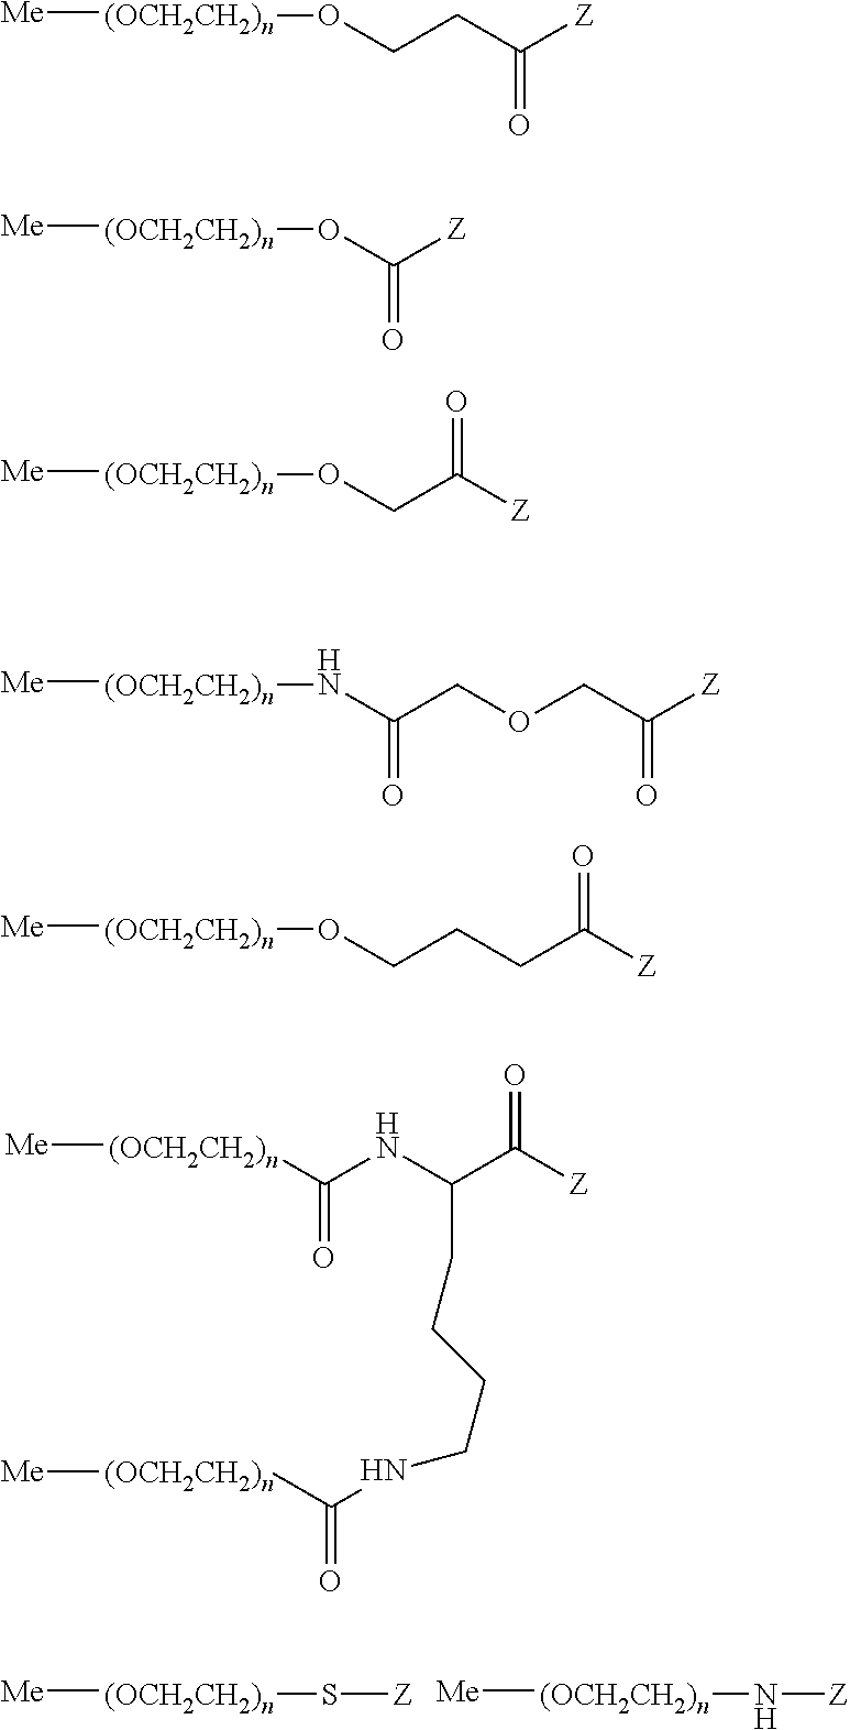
[Me][(OCH2CH2)n]C(NC(C([Z])=O)CCCCNC([(OCH2CH2)n][Me])=O)=O.[Me][(OCH2CH2)n]S[Z].[Me][(OCH2CH2)n]N[Z].[Me][(OCH2CH2)n]OCCC([Z])=O.[Me][(OCH2CH2)n]OC([Z])=O.[Me][(OCH2CH2)n]OCC([Z])=O.[Me][(OCH2CH2)n]NC(COCC([Z])=O)=O.[Me][(OCH2CH2)n]OCCCC([Z])=O
